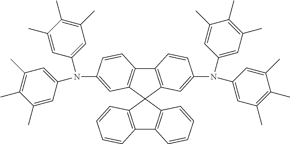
C12=C(C3(C4=C1C=CC=C4)C1=C(C4=C3C=C(N(C3=CC(C)=C(C)C(C)=C3)C3=CC(C)=C(C)C(C)=C3)C=C4)C=CC(N(C3=CC(C)=C(C)C(C)=C3)C3=CC(C)=C(C)C(C)=C3)=C1)C=CC=C2
